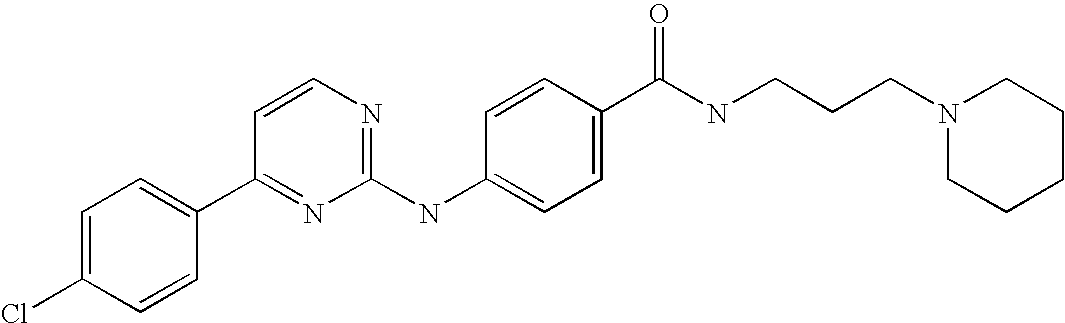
C1=C(Cl)C=CC(C2=NC(NC3=CC=C(C(NCCCN4CCCCC4)=O)C=C3)=NC=C2)=C1
